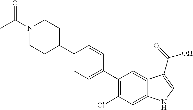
N1(C(C)=O)CCC(C2=CC=C(C3=C(Cl)C=C4C(=C3)C(C(=O)O)=CN4)C=C2)CC1
